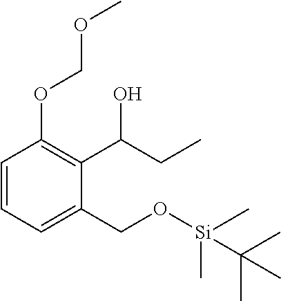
C1=CC=C(CO[Si](C)(C)C(C)(C)C)C(C(CC)O)=C1OCOC
